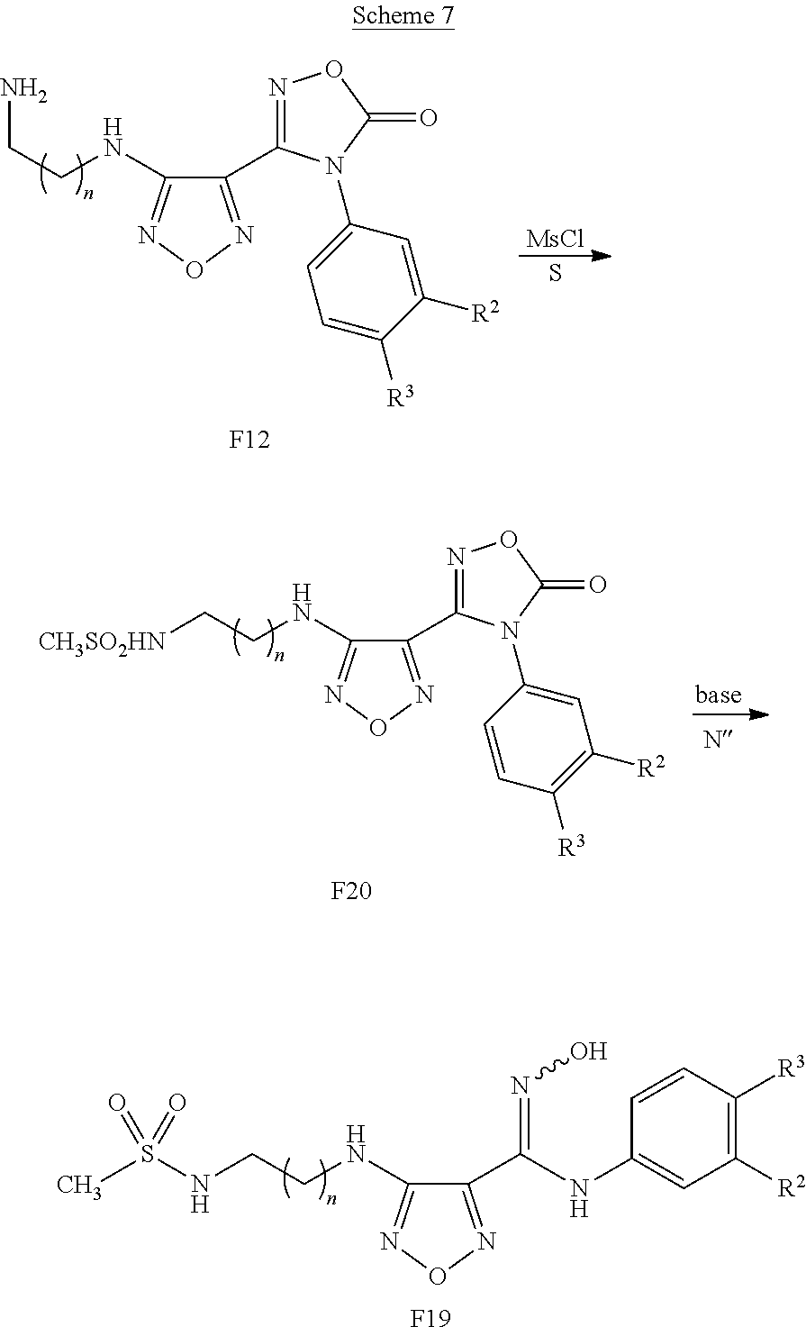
C1(C(NC2=CC([R2])=C([R3])C=C2)=NO)=NON=C1NCCNS(C)(=O)=O.[F19].C1(C2=NOC(=O)N2C2=CC=C([R3])C([R2])=C2)=NON=C1NCCN.[F12].[MsCl].S.C1(C2=NOC(=O)N2C2=CC([R2])=C([R3])C=C2)=NON=C1NCC[CH3SO2HN].[F20]
